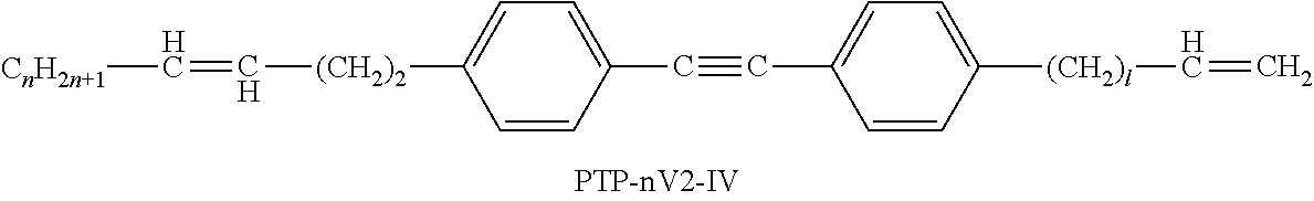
C([CnH2n+1])=C[(CH2)2]C1=CC=C(C#CC2=CC=C([(CH2)l]C=C)C=C2)C=C1
